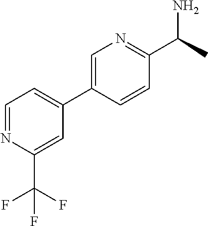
C1=C(C2=CC=NC(C(F)(F)F)=C2)C=CC(C(C)N)=N1
